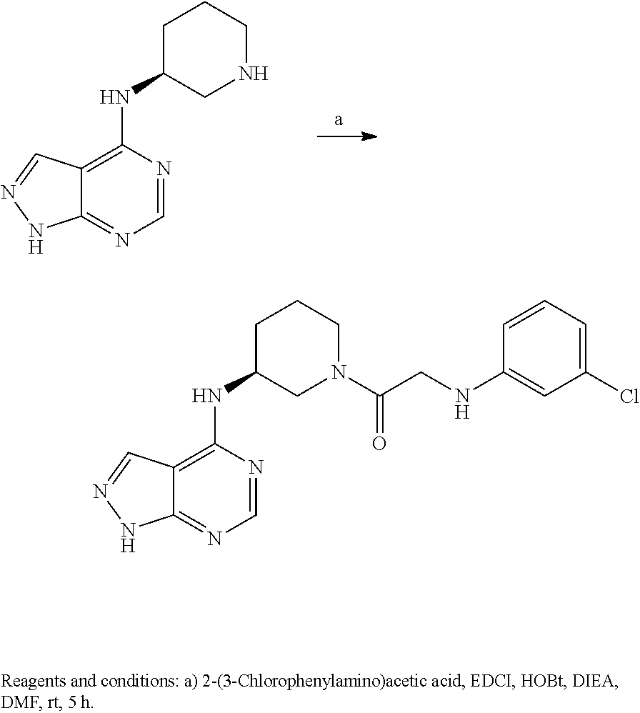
C1=NC(NC2CN(C(CNC3=CC(Cl)=CC=C3)=O)CCC2)=C2C(=N1)NN=C2.C1=NC(NC2CNCCC2)=C2C(=N1)NN=C2
